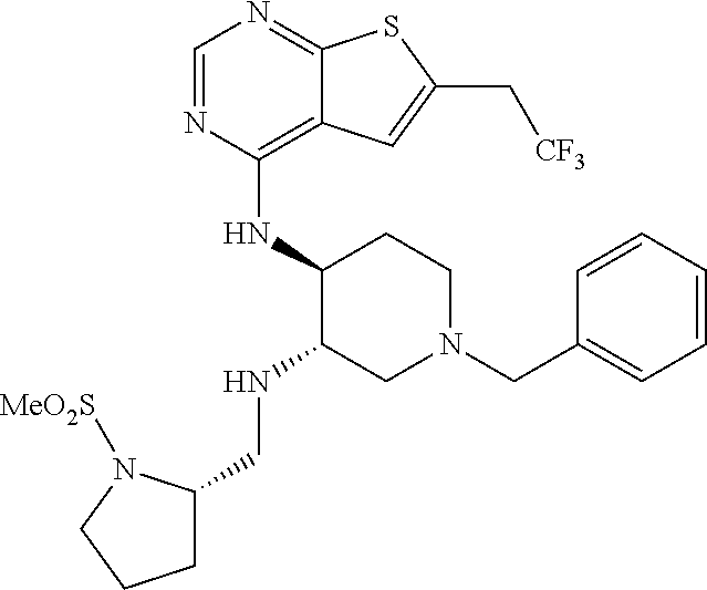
C1=NC(NC2C(NCC3CCCN3[MeO2S])CN(CC3=CC=CC=C3)CC2)=C2C(=N1)SC(C[CF3])=C2
